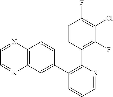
C1=CC(C2=C(C3=CC4=C(C=C3)N=CC=N4)C=CC=N2)=C(F)C(Cl)=C1F
